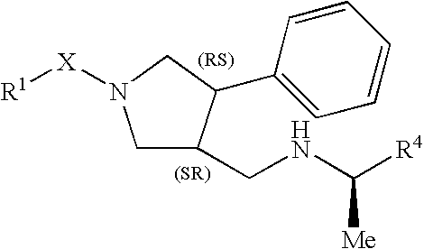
[R1][X]N1CC(CNC([R4])[Me])C(C2=CC=CC=C2)C1
